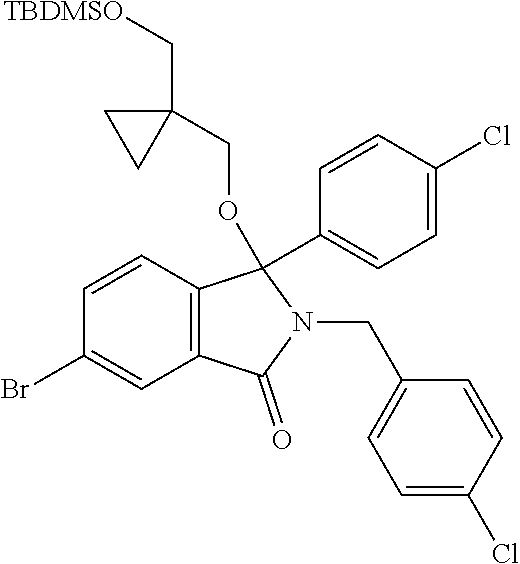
C1=CC2=C(C=C1Br)C(=O)N(CC1=CC=C(Cl)C=C1)C2(C1=CC=C(Cl)C=C1)OCC1(C[TBDMSO])CC1
